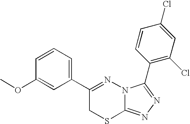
C1(OC)=CC(C2=NN3C(=NN=C3C3=C(Cl)C=C(Cl)C=C3)SC2)=CC=C1
